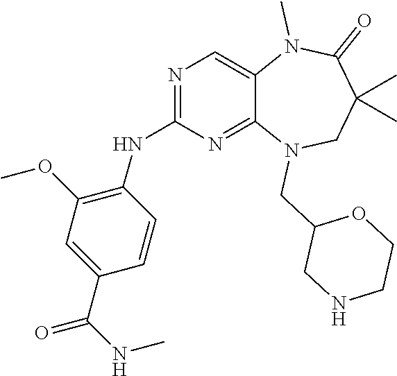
C1=CC(C(NC)=O)=CC(OC)=C1NC1=NC=C2C(=N1)N(CC1CNCCO1)CC(C)(C)C(=O)N2C
